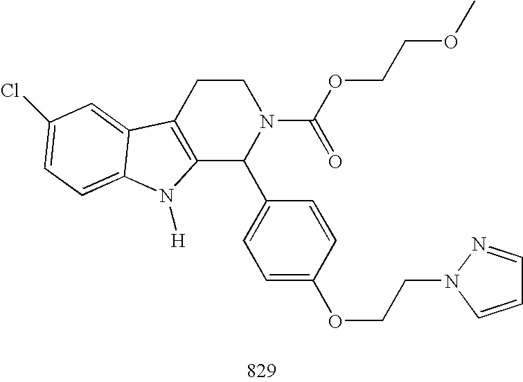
C12=C(CCN(C(OCCOC)=O)C1C1=CC=C(OCCN3C=CC=N3)C=C1)C1=CC(Cl)=CC=C1N2[H]
